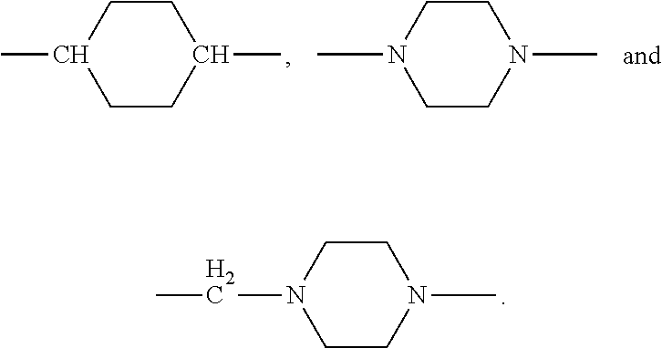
C1CC(C)CCC1C.C1CN(C)CCN1C.C1CN(CC)CCN1C
